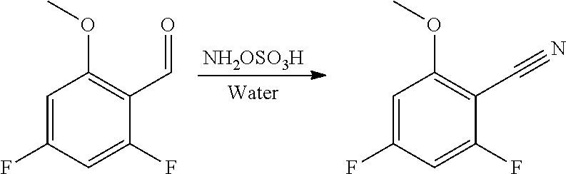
C1=C(F)C=C(F)C(C=O)=C1OC.C1=C(F)C=C(F)C(C#N)=C1OC.[NH2OSO3H]
